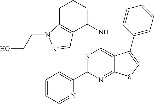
C1(C2=NC(NC3CCCC4=C3C=NN4CCO)=C3C(=N2)SC=C3C2=CC=CC=C2)=CC=CC=N1
